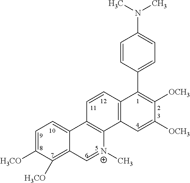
C1=C([H3CO])C([H3CO])=C2C(=C1)C1=C([N+](C)=C2)C2=C(C=C1)C(C1=CC=C(N(C)C)C=C1)=C([OCH3])C([OCH3])=C2
